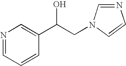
N1=CC=CC(C(CN2C=NC=C2)O)=C1
